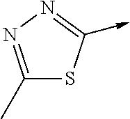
C1(C)=NN=C(->C)S1
